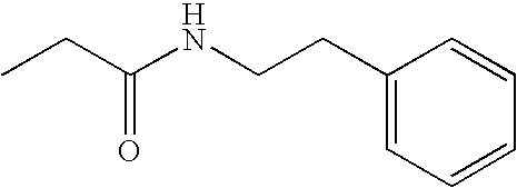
C1(CCNC(CC)=O)=CC=CC=C1
